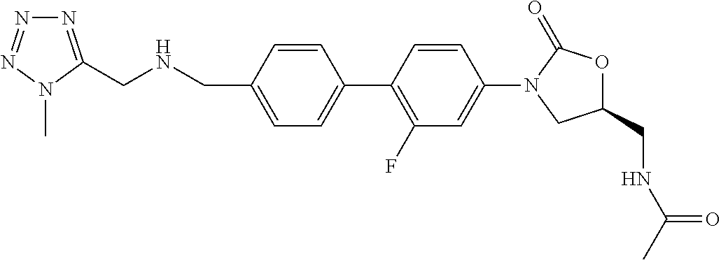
C1=C(CNCC2=NN=NN2C)C=CC(C2=C(F)C=C(N3CC(CNC(C)=O)OC3=O)C=C2)=C1
